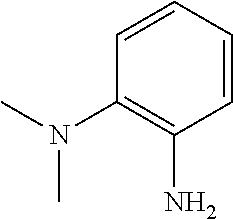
C1=CC=CC(N(C)C)=C1N
